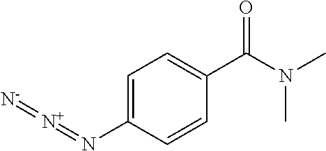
C1=C(N=[N+]=[N-])C=CC(C(N(C)C)=O)=C1
